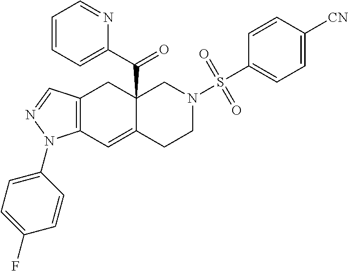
C12=C(C=NN1C1=CC=C(F)C=C1)CC1(C(C3=CC=CC=N3)=O)C(=C2)CCN(S(=O)(=O)C2=CC=C([CN])C=C2)C1
